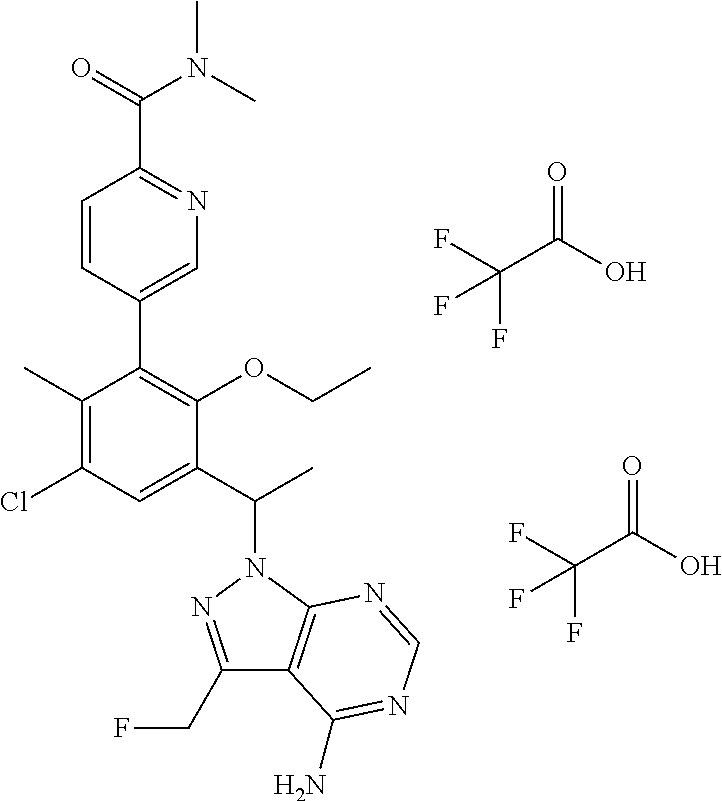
C1(C)=C(Cl)C=C(C(C)N2N=C(CF)C3=C2N=CN=C3N)C(OCC)=C1C1=CN=C(C(=O)N(C)C)C=C1.C(C(O)=O)(F)(F)F.C(C(O)=O)(F)(F)F
